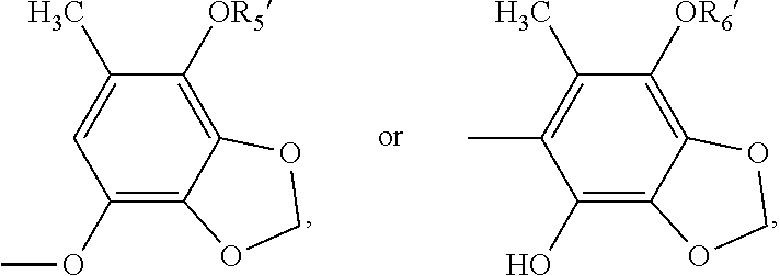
C1(O)=C2C(=C([OR6])C(C)=C1C)OCO2.C1(OC)=C2C(=C([OR5])C(C)=C1)OCO2
